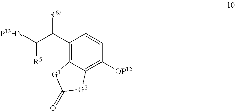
C1(C(C([P13HN])[R5])[R6e])=C2C(=C([OP12])C=C1)[G2]C(=O)[G1]2
